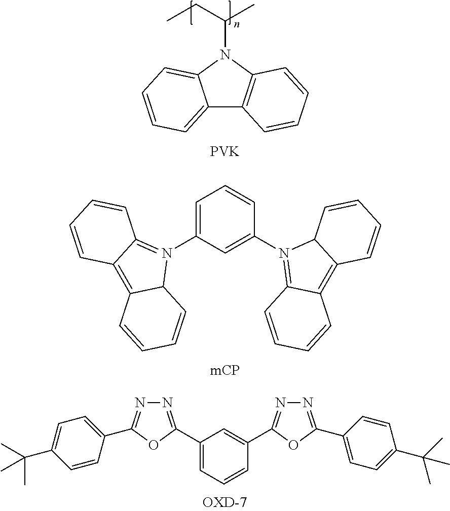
C12=CC=CC=C1N(C(C)CC)C1=C2C=CC=C1.[PVK].C1=C(N2=C3C(=C4C2C=CC=C4)C=CC=C3)C=C(N2=C3C(=C4C2C=CC=C4)C=CC=C3)C=C1.C1(C2=NN=C(C3=CC=C(C(C)(C)C)C=C3)O2)=CC=CC(C2=NN=C(C3=CC=C(C(C)(C)C)C=C3)O2)=C1
